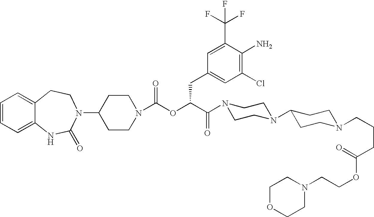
C1(N2C(=O)NC3=CC=CC=C3CC2)CCN(C(OC(C(N2CCN(C3CCN(CCCC(OCCN4CCOCC4)=O)CC3)CC2)=O)CC2=CC(Cl)=C(N)C(C(F)(F)F)=C2)=O)CC1
